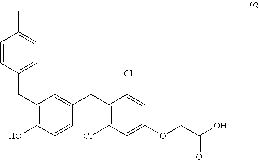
C1=CC(CC2=C(O)C=CC(CC3=C(Cl)C=C(OCC(O)=O)C=C3Cl)=C2)=CC=C1C
